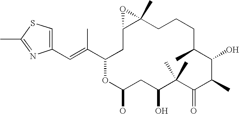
C1(C=C(C2CC3C(C)(O3)CCCC(C)C(O)C(C)C(=O)C(C)(C)C(O)CC(O)O2)C)=CSC(C)=N1
